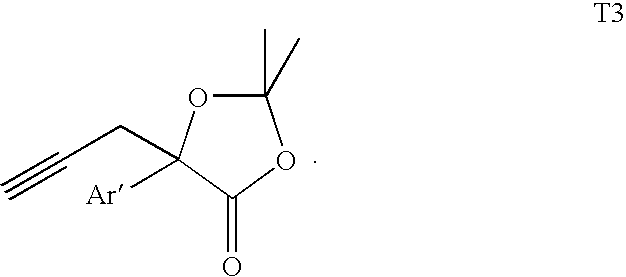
C1(C)(C)OC([Ar])(CC#C)C(=O)O1
